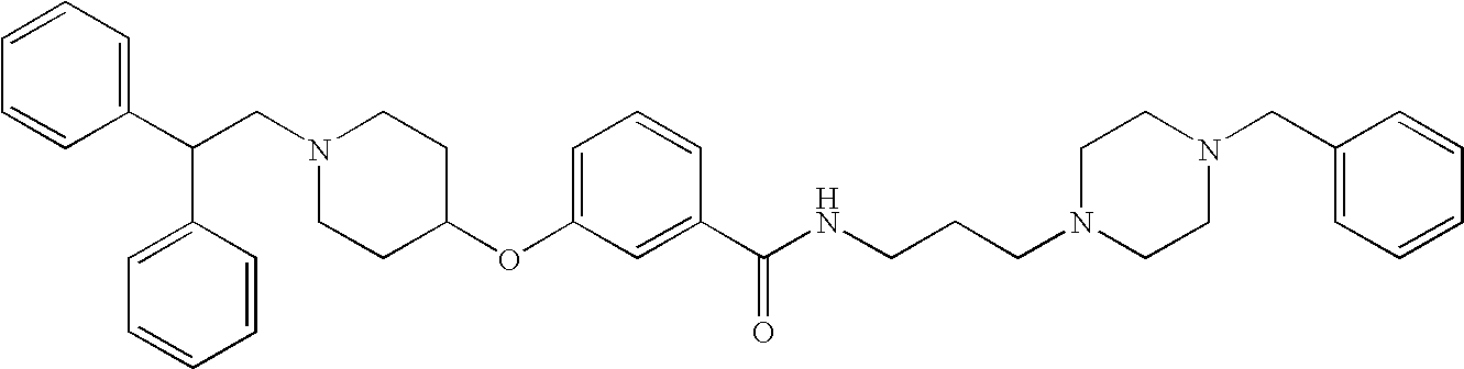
N1(CC(C2=CC=CC=C2)C2=CC=CC=C2)CCC(OC2=CC=CC(C(NCCCN3CCN(CC4=CC=CC=C4)CC3)=O)=C2)CC1
